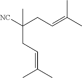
[NC]C(CC=C(C)C)(C)CC=C(C)C
